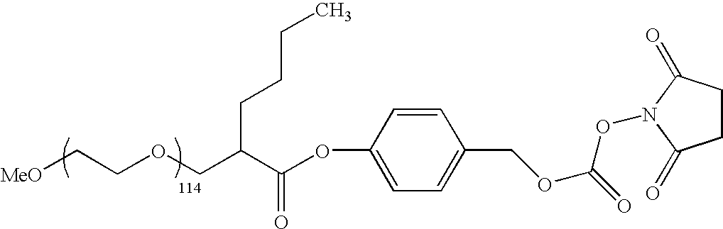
[MeO]CCOCC(C(OC1=CC=C(COC(=O)ON2C(=O)CCC2=O)C=C1)=O)CCCC
